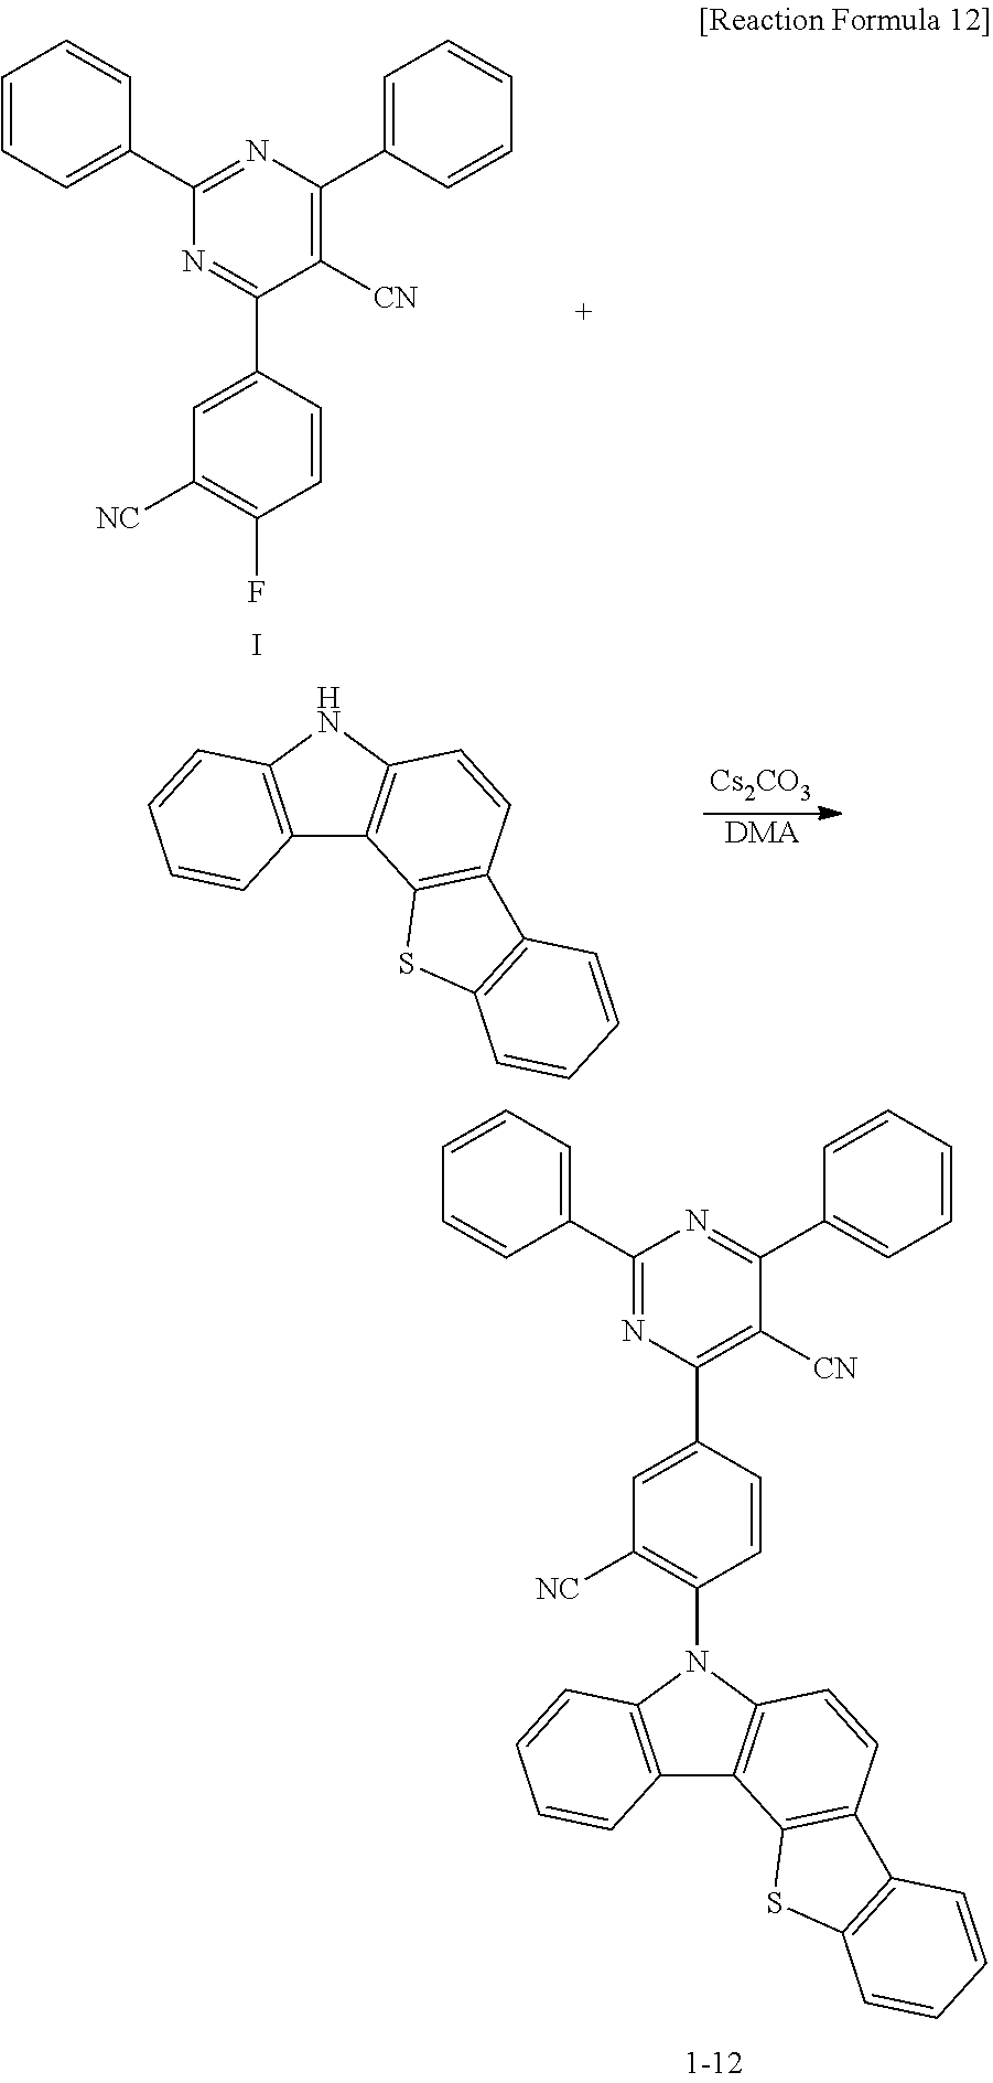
C1=CC=C(C2=NC(C3=CC([NC])=C(N4C5=C(C6=C4C=CC=C6)C4=C(C=C5)C5=C(S4)C=CC=C5)C=C3)=C([CN])C(C3=CC=CC=C3)=N2)C=C1.C1=CC=C(C2=NC(C3=CC=CC=C3)=C([CN])C(C3=CC([NC])=C(F)C=C3)=N2)C=C1.I.[Cs2CO3].[DMA].C12=C(NC3=C1C1=C(C=C3)C3=C(S1)C=CC=C3)C=CC=C2
